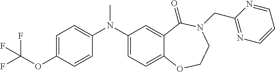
C1=C(N(C2=CC=C3C(=C2)C(=O)N(CC2=NC=CC=N2)CCO3)C)C=CC(OC(F)(F)F)=C1
